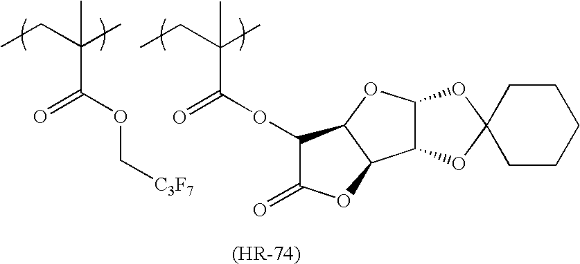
CCC(C)(C(OC[C3F7])=O)C.CCC(C)(C(OC1C(=O)OC2C1OC1C2OC2(O1)CCCCC2)=O)C
